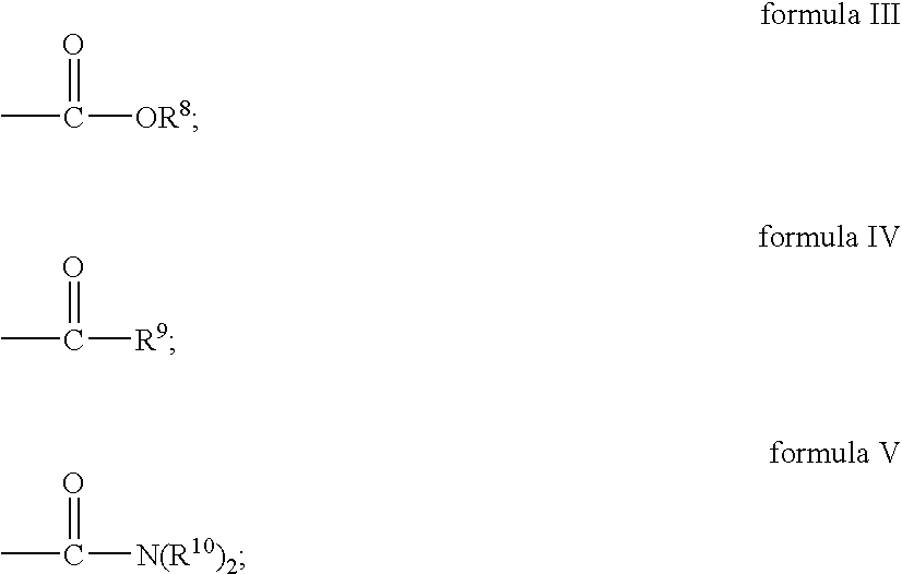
CC([OR8])=O.CC([R9])=O.CC([N(R10)2])=O
